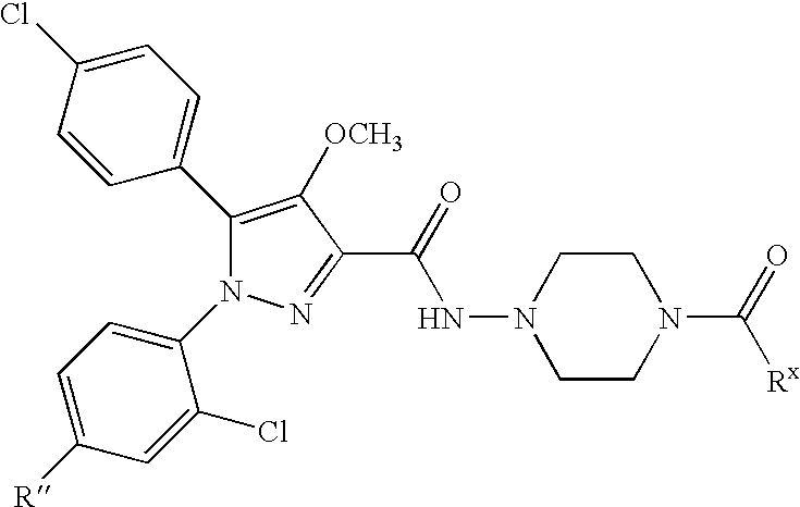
C1(C2=CC=C(Cl)C=C2)=C([OCH3])C(C(=O)NN2CCN(C(=O)[Rx])CC2)=NN1C1=CC=C([R])C=C1Cl
